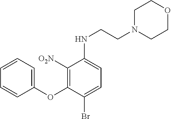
C1(OC2=C([O2N])C(NCCN3CCOCC3)=CC=C2Br)=CC=CC=C1
